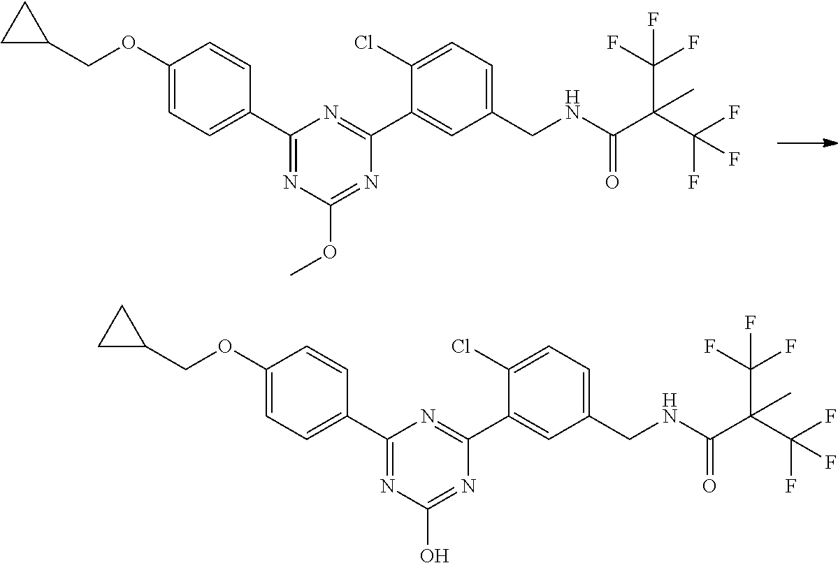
C1(OCC2CC2)=CC=C(C2=NC(OC)=NC(C3=CC(CNC(C(C(F)(F)F)(C(F)(F)F)C)=O)=CC=C3Cl)=N2)C=C1.C1(OCC2CC2)=CC=C(C2=NC(O)=NC(C3=CC(CNC(C(C(F)(F)F)(C(F)(F)F)C)=O)=CC=C3Cl)=N2)C=C1
